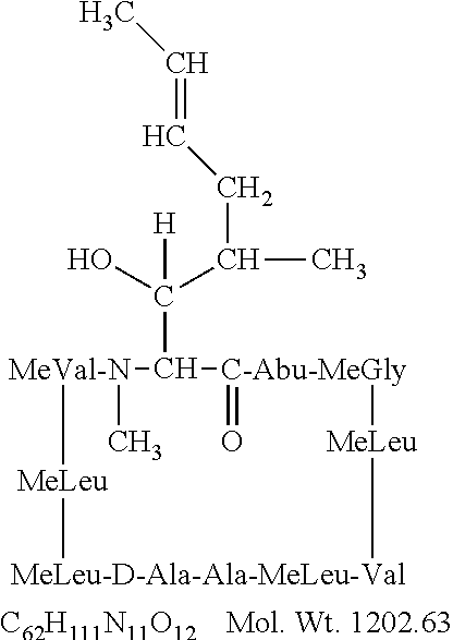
C(=CCC(C)C(O)([H])C1[MeVal-N](C)[MeLeu][MeLeu-D-Ala-Ala-MeLeu-Val][MeLeu][C-Abu-MeGly]1=O)C.[C62H111N11O12].[Mol. Wt. 1202.63]
